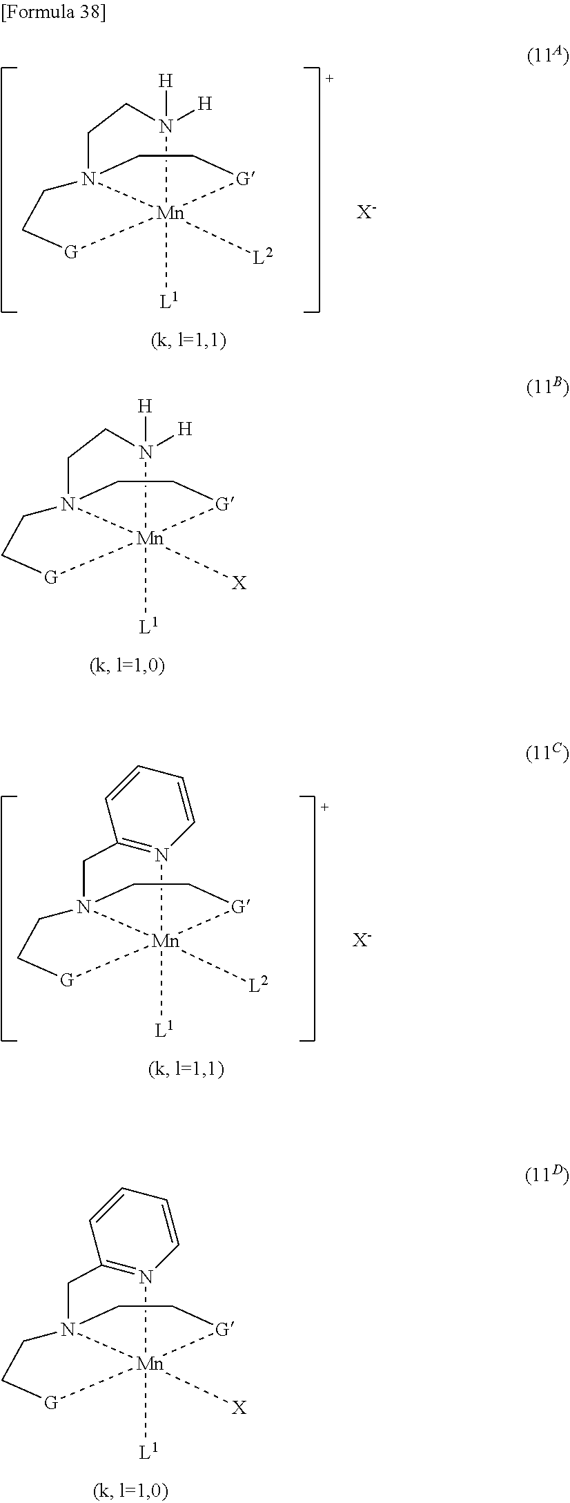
[L1][Mn]123([L2])N(CC[G]1)(CC[G]2)CCN3([H])[H].[X-].[L1][Mn]123([X])N(CC[G]1)(CC[G]2)CCN3([H])[H].[L1][Mn]123([L2])N(CC[G]1)(CC[G]2)CC1=N3C=CC=C1.[X-].[L1][Mn]123([X])N(CC[G]1)(CC[G]2)CC1=N3C=CC=C1
